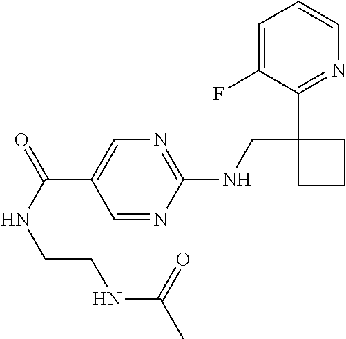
C(C1=CN=C(NCC2(C3=NC=CC=C3F)CCC2)N=C1)(NCCNC(C)=O)=O
